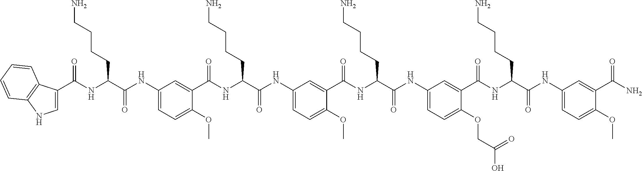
C1(NC(C(NC(=O)C2=CNC3=C2C=CC=C3)CCCCN)=O)=CC=C(OC)C(C(NC(C(NC2=CC=C(OC)C(C(NC(C(NC3=CC=C(OCC(O)=O)C(C(NC(C(NC4=CC=C(OC)C(C(N)=O)=C4)=O)CCCCN)=O)=C3)=O)CCCCN)=O)=C2)=O)CCCCN)=O)=C1
